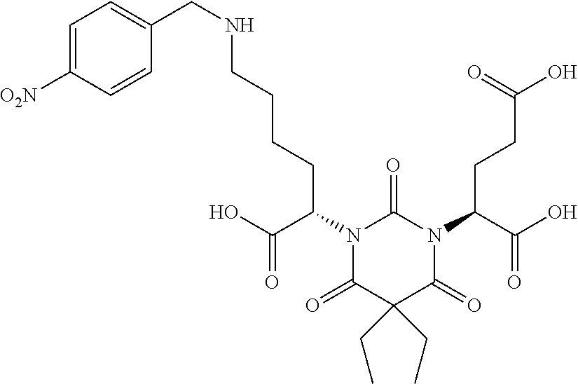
N1(C(CCC(O)=O)C(O)=O)C(=O)N(C(C(=O)O)CCCCNCC2=CC=C([O2N])C=C2)C(=O)C(CC)(CC)C1=O
